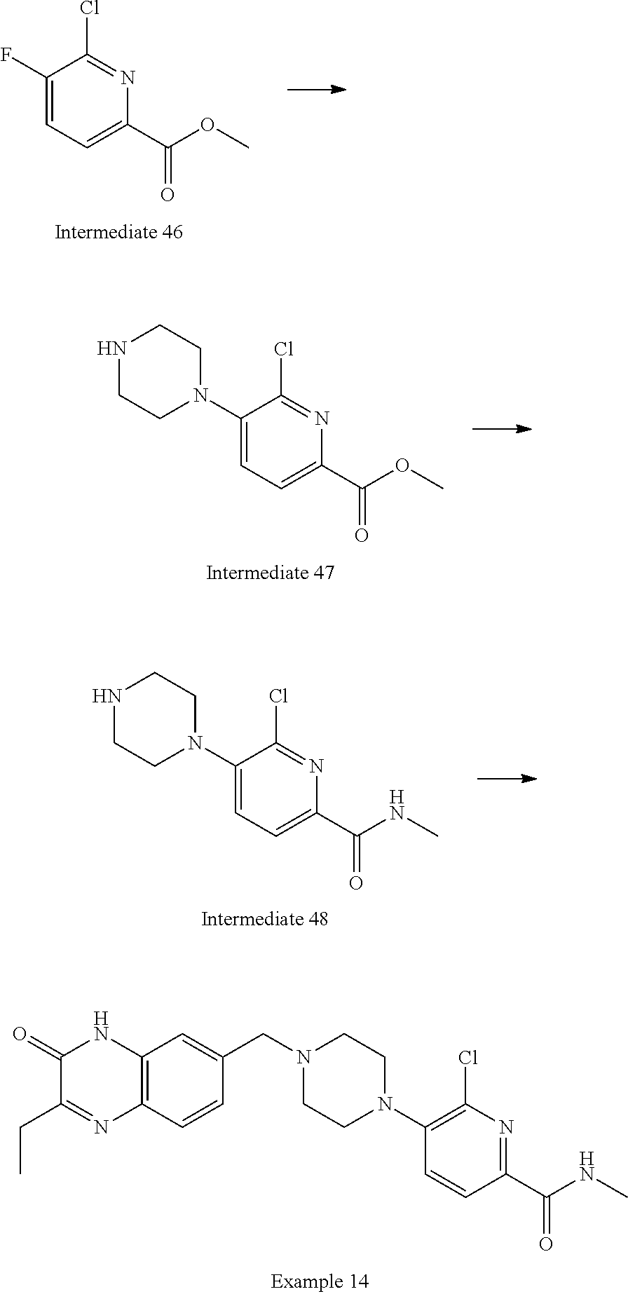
C1(=O)C(CC)=NC2=C(N1)C=C(CN1CCN(C3=C(Cl)N=C(C(=O)NC)C=C3)CC1)C=C2.C1(F)=CC=C(C(=O)OC)N=C1Cl.N1CCN(C2=CC=C(C(=O)NC)N=C2Cl)CC1.C1(N2CCNCC2)=CC=C(C(=O)OC)N=C1Cl
